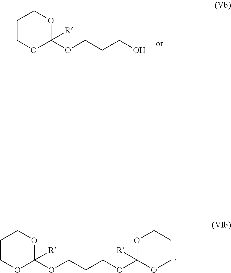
C1COC(OCCCO)([R])OC1.C1COC(OCCCOC2([R])OCCCO2)([R])OC1
